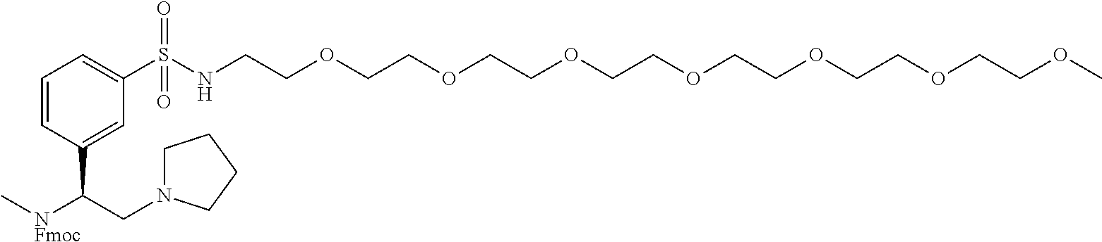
C1=CC(C(CN2CCCC2)[NFmoc]C)=CC(S(NCCOCCOCCOCCOCCOCCOCCOC)(=O)=O)=C1
